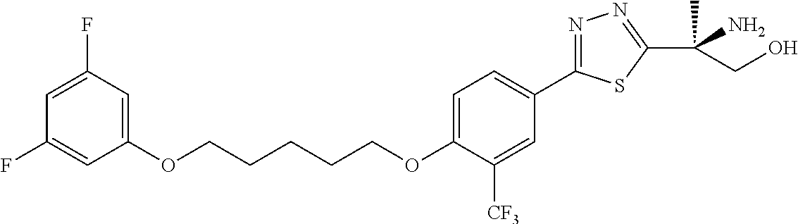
O(CCCCCOC1=CC=C(C2=NN=C(C(C)(N)CO)S2)C=C1[CF3])C1=CC(F)=CC(F)=C1
